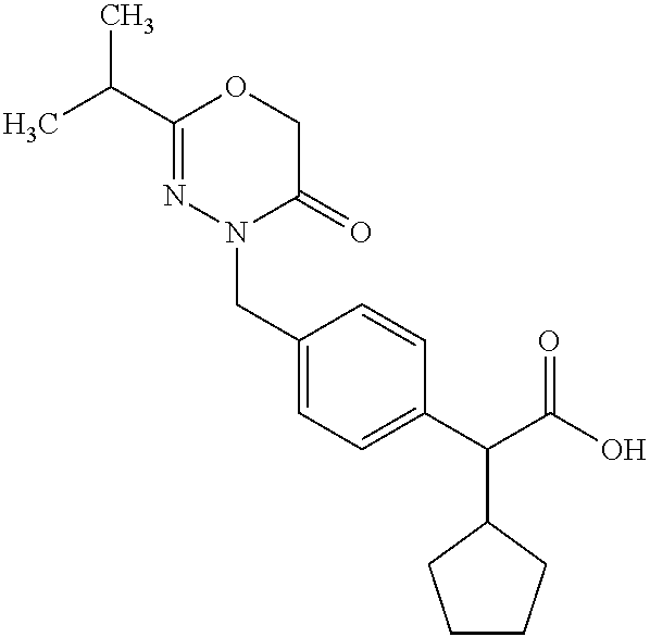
C1(C(C)C)=NN(CC2=CC=C(C(C(O)=O)C3CCCC3)C=C2)C(=O)CO1
